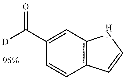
C1(C([D])=O)=CC2=C(C=C1)C=CN2
